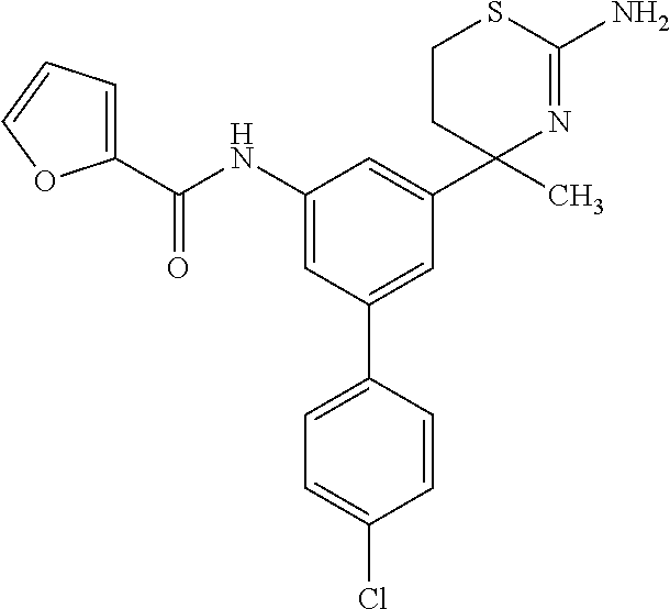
C1CC(C2=CC(NC(=O)C3=CC=CO3)=CC(C3=CC=C(Cl)C=C3)=C2)(C)N=C(N)S1
